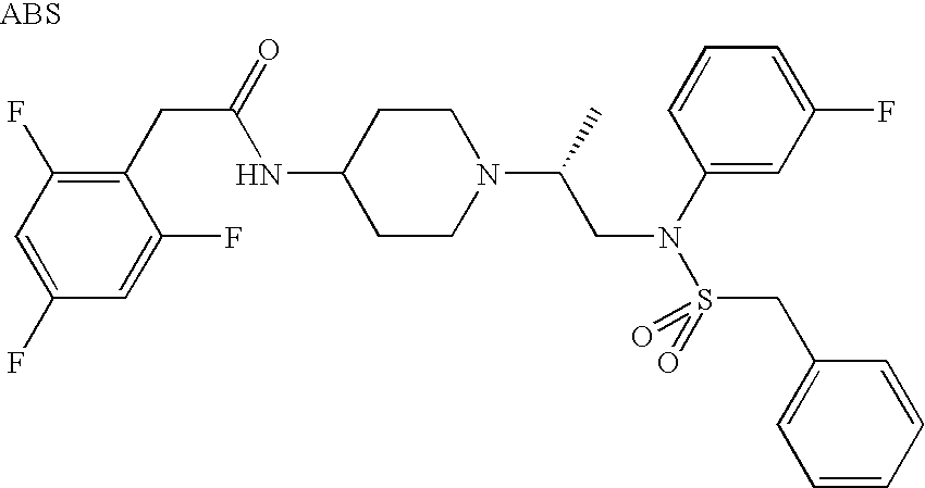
N(C1CCN(C(CN(C2=CC(F)=CC=C2)S(CC2=CC=CC=C2)(=O)=O)C)CC1)C(CC1=C(F)C=C(F)C=C1F)=O
